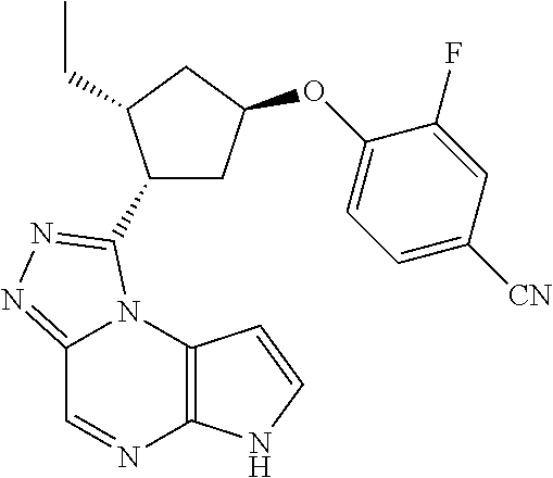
C12=NN=C(C3CC(OC4=CC=C([CN])C=C4F)CC3CC)N1C1=C(N=C2)NC=C1
